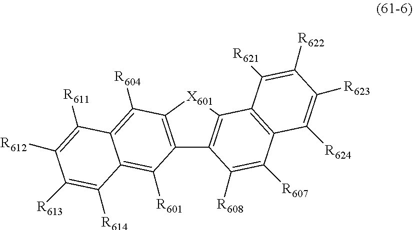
C12=C([X601]C3=C1C([R608])=C([R607])C1=C3C([R621])=C([R622])C([R623])=C1[R624])C([R604])=C1C(=C2[R601])C([R614])=C([R613])C([R612])=C1[R611]
